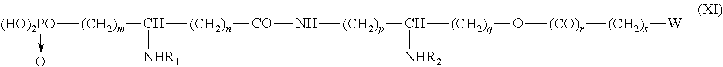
[(HO)2PO]([(CH2)m]C([(CH2)n][CO]N[(CH2)p]C([(CH2)q]O[(CO)r][(CH2)s][W])[NHR2])[NHR1])->O
